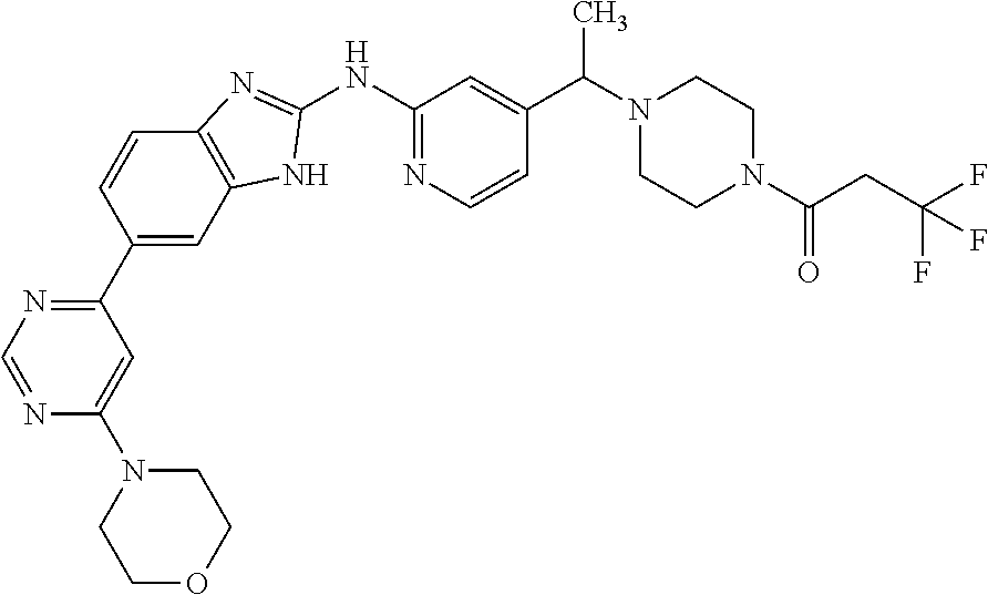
C1(C2=CC3=C(C=C2)N=C(NC2=NC=CC(C(C)N4CCN(C(=O)CC(F)(F)F)CC4)=C2)N3)=NC=NC(N2CCOCC2)=C1
